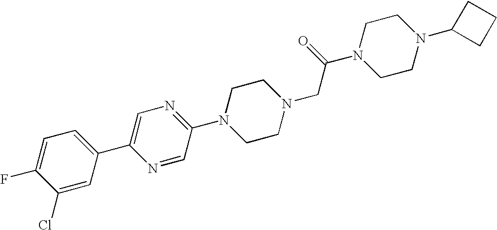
C1(Cl)=CC(C2=CN=C(N3CCN(CC(N4CCN(C5CCC5)CC4)=O)CC3)C=N2)=CC=C1F
